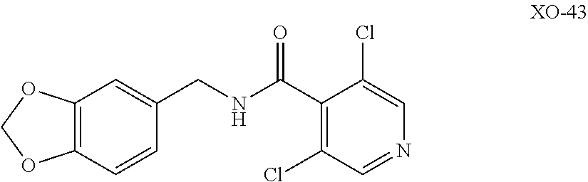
C12=C(C=CC(CNC(C3=C(Cl)C=NC=C3Cl)=O)=C1)OCO2
